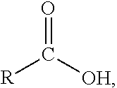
O=C([OH])[R]
